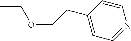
CCOCCC1=CC=NC=C1
